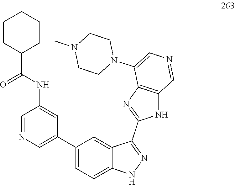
C12=CC(C3=CN=CC(NC(C4CCCCC4)=O)=C3)=CC=C1NN=C2C1=NC2=C(N1)C=NC=C2N1CCN(C)CC1
